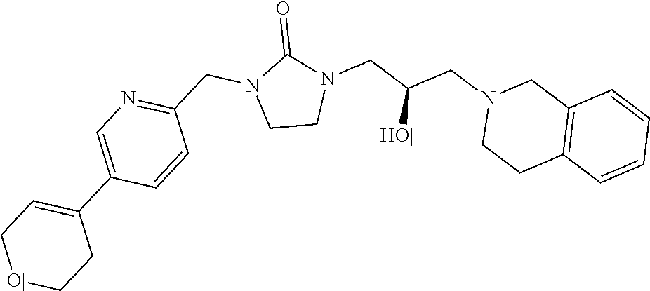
C1CN(CC(CN2CCC3=C(C2)C=CC=C3)[HO|])C(=O)N1CC1=NC=C(C2=CC[O|]CC2)C=C1
